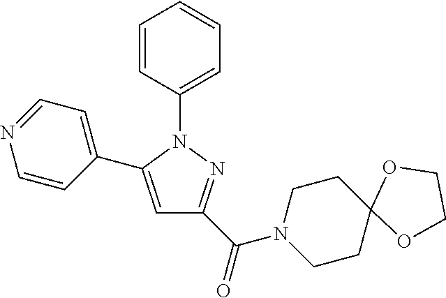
C1=CC(N2C(C3=CC=NC=C3)=CC(C(N3CCC4(CC3)OCCO4)=O)=N2)=CC=C1
